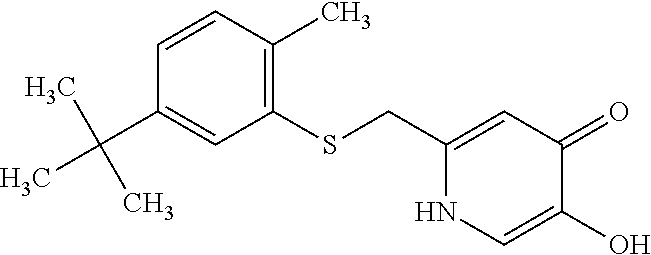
C1(CSC2=C(C)C=CC(C(C)(C)C)=C2)=CC(=O)C(O)=CN1
